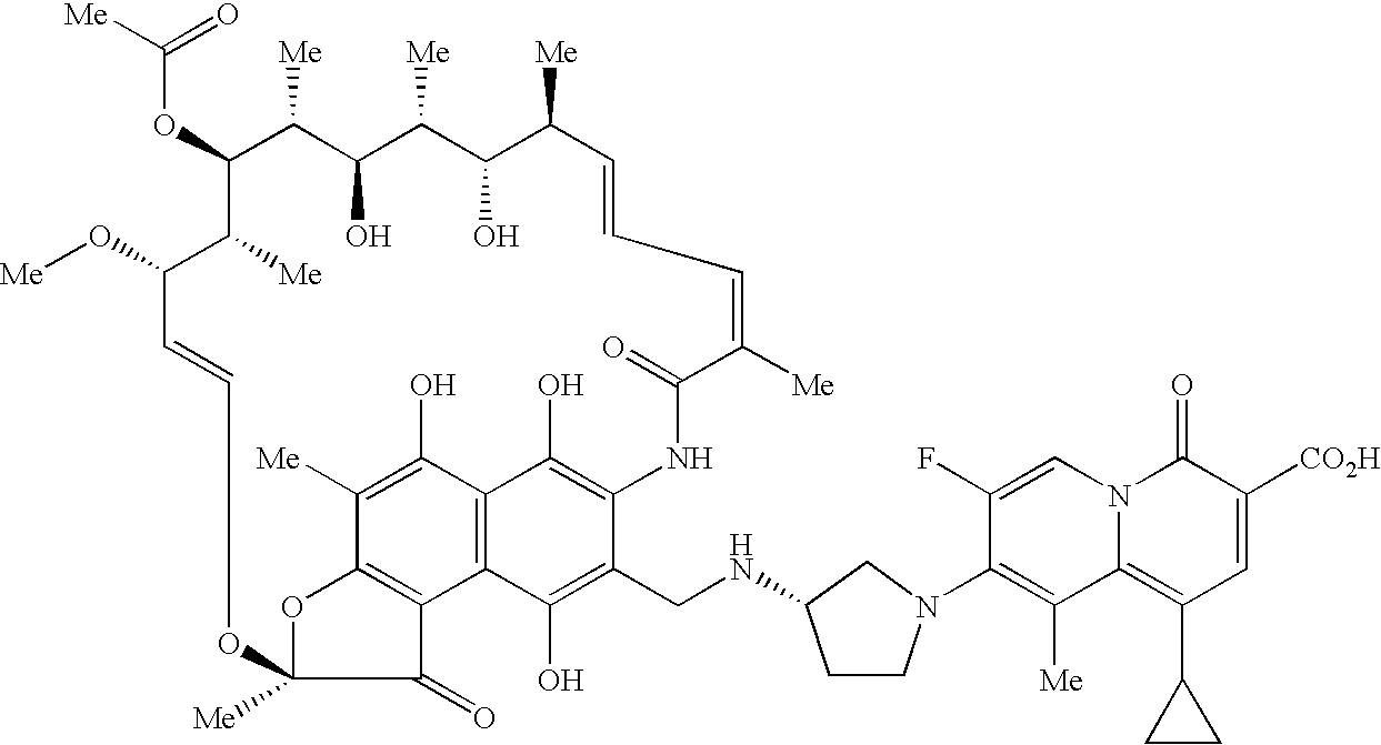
C(OC1C([Me])C(O)C([Me])C(O)C([Me])C=CC=C([Me])C(=O)NC2=C(O)C3=C(C(O)=C2CNC2CCN(C4=C([Me])C5=C(C6CC6)C=C([CO2H])C(=O)N5C=C4F)C2)C2=C(C([Me])=C3O)OC([Me])(C2=O)OC=CC(O[Me])C1[Me])([Me])=O
